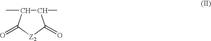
CC1C(C)C(=O)[Z2]C1=O
